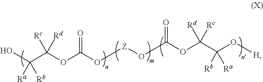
OC(C(OC(O[Z]OC(OC(C(O[H])([Rb])[Ra])([Rd])[Rc])=O)=O)([Rd])[Rc])([Ra])[Rb]
